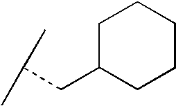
C(C)(C)CC1CCCCC1
